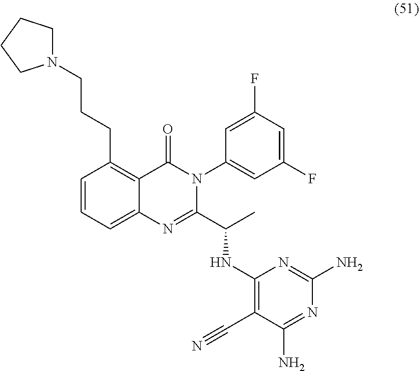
N1(CCCC2=C3C(=CC=C2)N=C(C(C)NC2=C(C#N)C(N)=NC(N)=N2)N(C2=CC(F)=CC(F)=C2)C3=O)CCCC1
